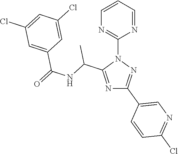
N1=C(C(NC(=O)C2=CC(Cl)=CC(Cl)=C2)C)N(C2=NC=CC=N2)N=C1C1=CN=C(Cl)C=C1
